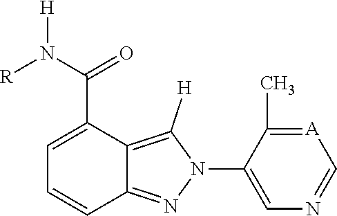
N([R])([H])C(C1=CC=CC2=NN(C3=CN=C[A]=C3C)C([H])=C12)=O
